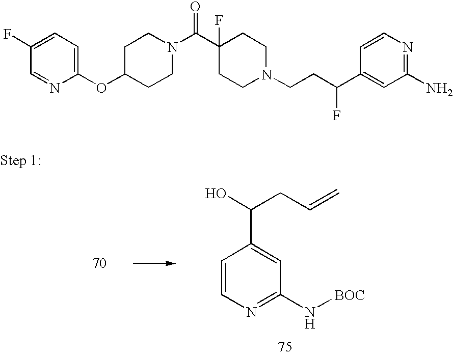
C1=CN=C(N[BOC])C=C1C(O)CC=C.C1(OC2=CC=C(F)C=N2)CCN(C(C2(F)CCN(CCC(C3=CC(N)=NC=C3)F)CC2)=O)CC1
